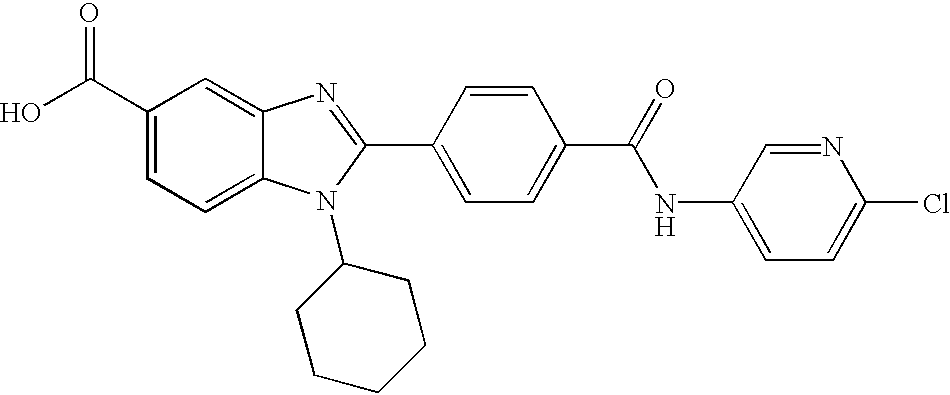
OC(C1=CC=C2C(=C1)N=C(C1=CC=C(C(=O)NC3=CC=C(Cl)N=C3)C=C1)N2C1CCCCC1)=O
